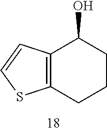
C12=C(C(O)CCC1)C=CS2
